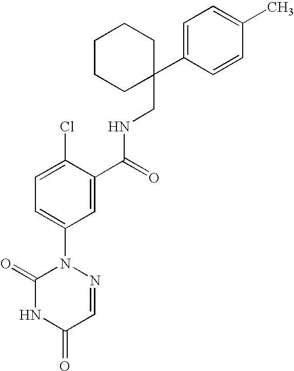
C(C1=CC(N2N=CC(=O)NC2=O)=CC=C1Cl)(=O)NCC1(C2=CC=C(C)C=C2)CCCCC1
